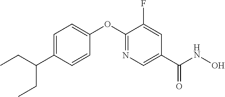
C1=C(C(CC)CC)C=CC(OC2=NC=C(C(NO)=O)C=C2F)=C1
